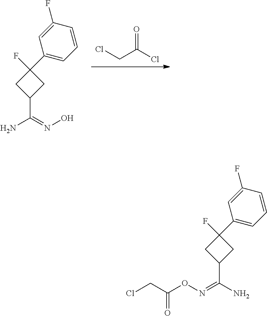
C1C(C(N)=NOC(CCl)=O)CC1(F)C1=CC=CC(F)=C1.ClCC(Cl)=O.C1C(C(N)=NO)CC1(F)C1=CC=CC(F)=C1
